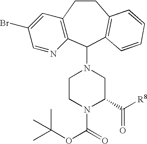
C12=C(C(N3CCN(C(=O)OC(C)(C)C)C(C([R8])=O)C3)C3=C(CC1)C=CC=C3)N=CC(Br)=C2
